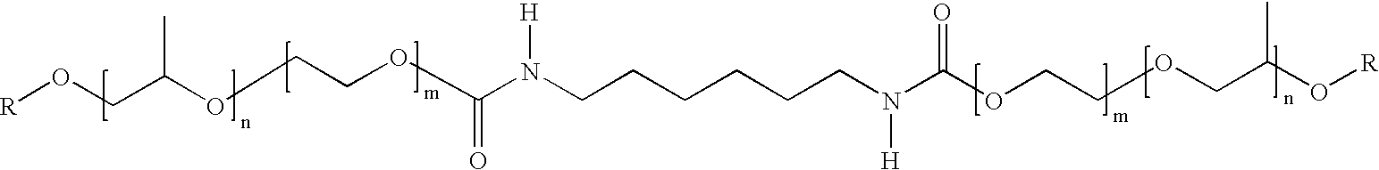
[R]OCC(OCCOC(N(CCCCCCN(C(OCCOCC(O[R])C)=O)[H])[H])=O)C
